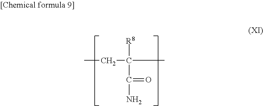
CCC(C)([R8])C(N)=O
